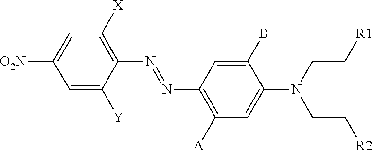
C1=C([Y])C(N=NC2=C([A])C=C(N(CC[R1])CC[R2])C(B)=C2)=C([X])C=C1[O2N]
